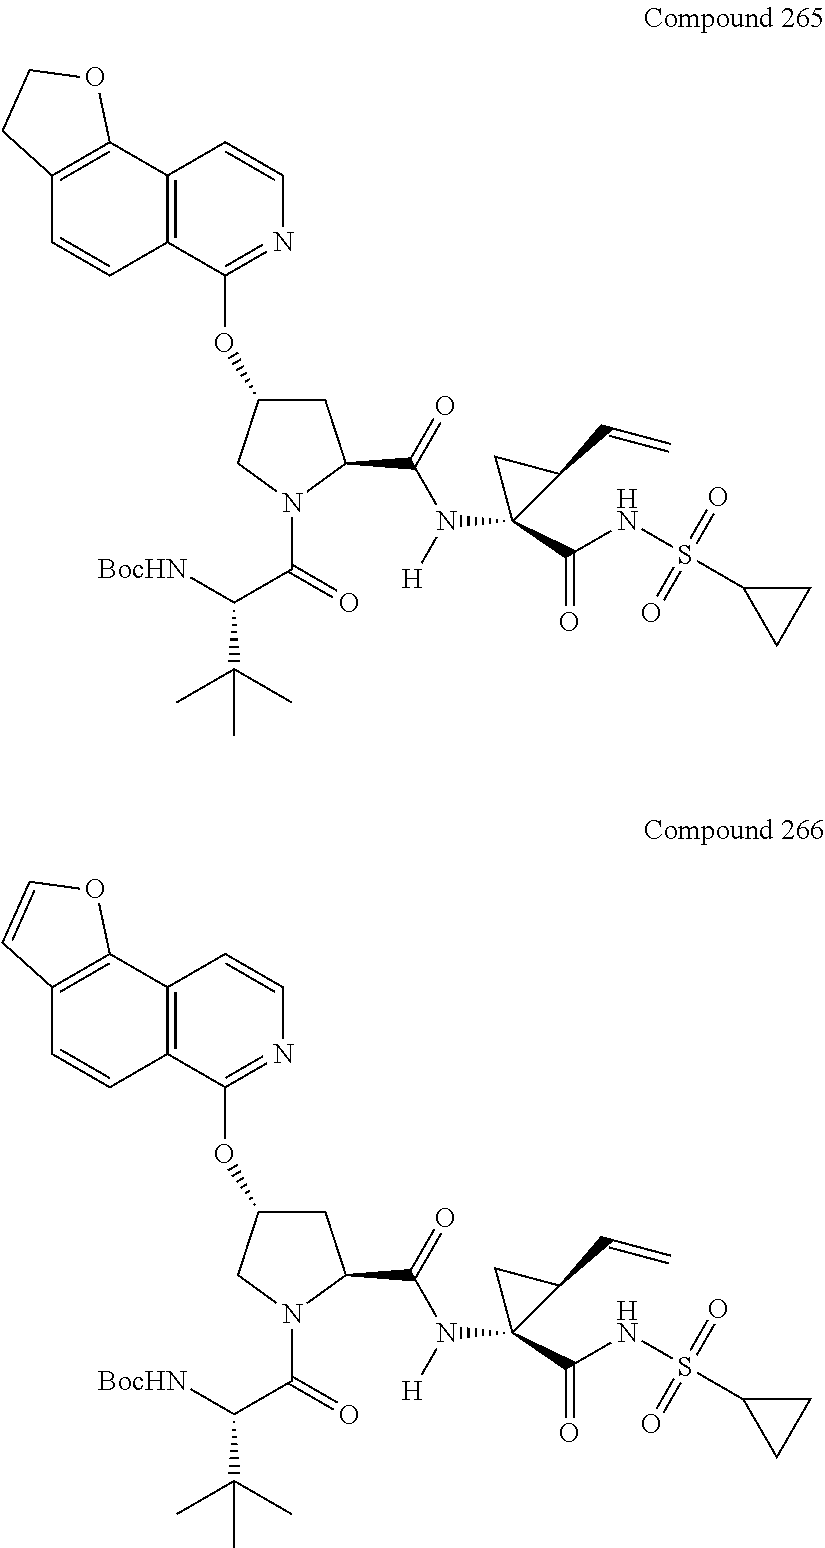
C12=C(C(OC3CC(C(=O)N([H])C4(C(NS(C5CC5)(=O)=O)=O)C(C=C)C4)N(C(=O)C([BocHN])C(C)(C)C)C3)=NC=C1)C=CC1=C2OCC1.C12=C(C(OC3CC(C(=O)N([H])C4(C(NS(C5CC5)(=O)=O)=O)C(C=C)C4)N(C(=O)C([BocHN])C(C)(C)C)C3)=NC=C1)C=CC1=C2OC=C1
